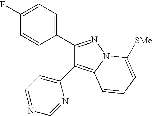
C1(C2=NN3C(=C2C2=CC=NC=N2)C=CC=C3[SMe])=CC=C(F)C=C1
